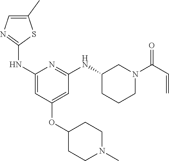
C1(NC2=NC=C(C)S2)=CC(OC2CCN(C)CC2)=CC(NC2CCCN(C(=O)C=C)C2)=N1
